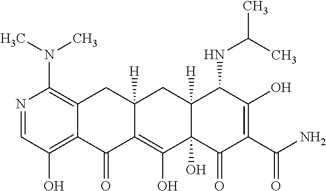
N1=CC(O)=C2C(=C1N(C)C)CC1([H])CC3([H])C(NC(C)C)C(O)=C(C(=O)N)C(=O)C3(O)C(O)=C1C2=O
